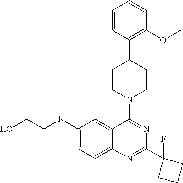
C1(N(CCO)C)=CC=C2C(=C1)C(N1CCC(C3=C(OC)C=CC=C3)CC1)=NC(C1(F)CCC1)=N2
